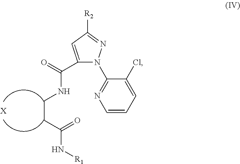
C1(C(=O)NCCC(N[R1])=O)=CC([R2])=NN1C1=NC=CC=C1Cl.[X]
